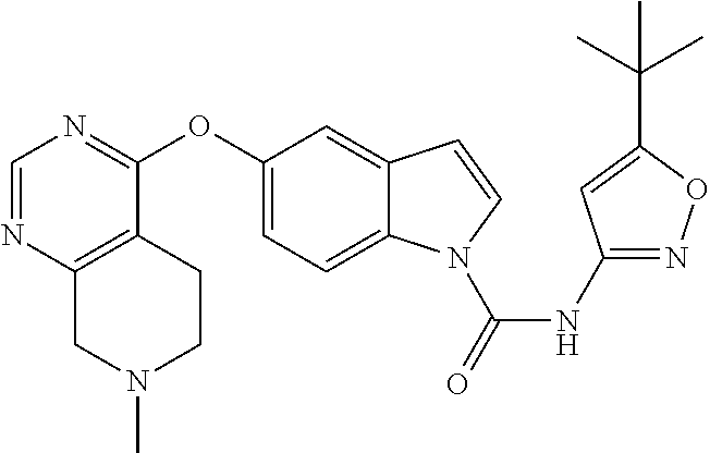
C1(OC2=NC=NC3=C2CCN(C)C3)=CC=C2C(=C1)C=CN2C(NC1=NOC(C(C)(C)C)=C1)=O
